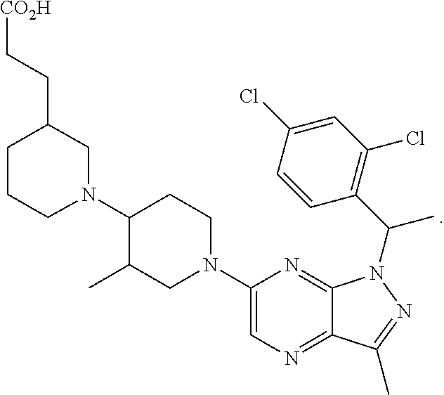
N1(C2C(C)CN(C3=CN=C4C(=N3)N(C(C3=C(Cl)C=C(Cl)C=C3)C)N=C4C)CC2)CC(CC[CO2H])CCC1
